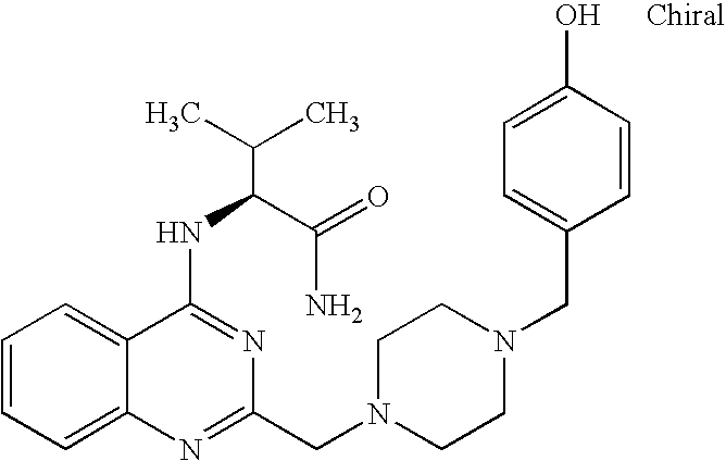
C1=CC=C2C(=C1)C(NC(C(N)=O)C(C)C)=NC(CN1CCN(CC3=CC=C(O)C=C3)CC1)=N2
